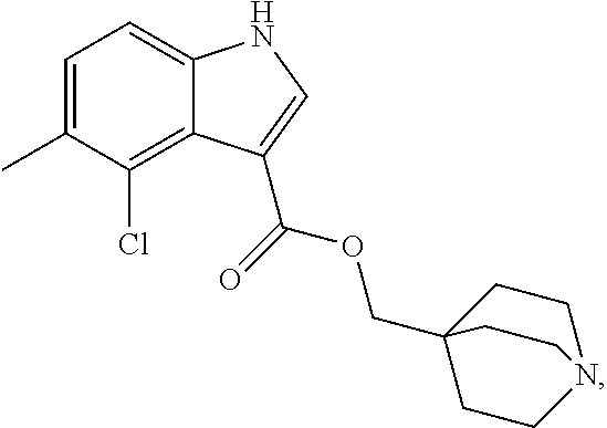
C12=C(Cl)C(C)=CC=C1NC=C2C(OCC12CCN(CC1)CC2)=O
